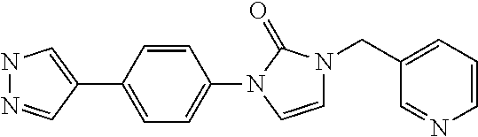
N1N=CC(C2=CC=C(N3C=CN(CC4=CC=CN=C4)C3=O)C=C2)=C1
